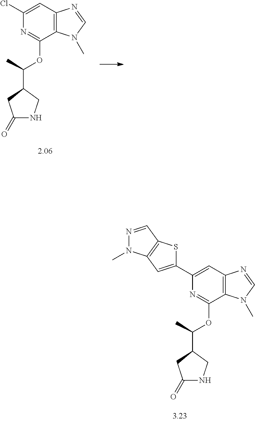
C1(C2=CC3=C(C(OC(C4CC(=O)NC4)C)=N2)N(C)C=N3)=CC2=C(S1)C=NN2C.ClC1=CC2=C(C(OC(C3CC(=O)NC3)C)=N1)N(C)C=N2
